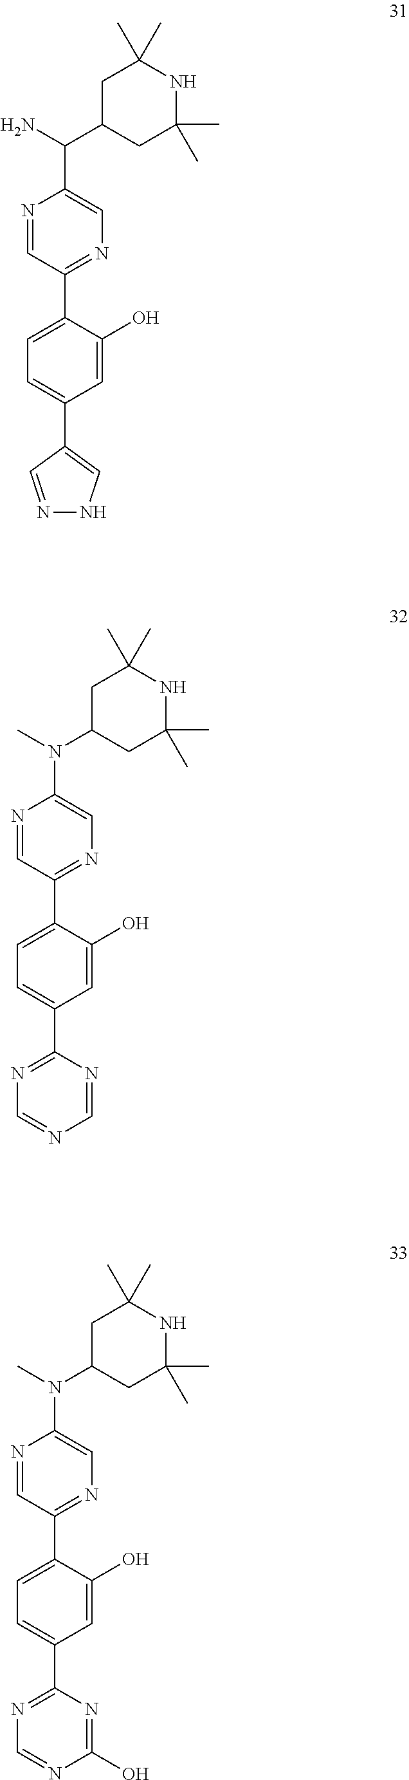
N1=CC(C2=CC=C(C3=CNN=C3)C=C2O)=NC=C1C(C1CC(C)(C)NC(C)(C)C1)N.N1=CC(C2=CC=C(C3=NC=NC=N3)C=C2O)=NC=C1N(C1CC(C)(C)NC(C)(C)C1)C.N1=CC(C2=CC=C(C3=NC=NC(O)=N3)C=C2O)=NC=C1N(C1CC(C)(C)NC(C)(C)C1)C
